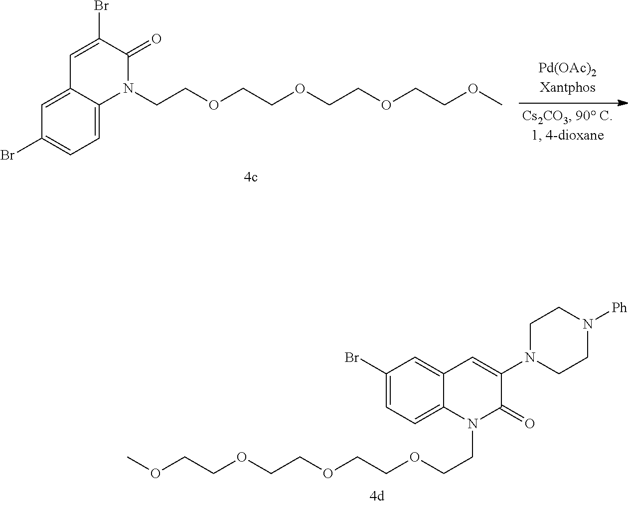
C1(Br)=CC=C2C(=C1)C=C(Br)C(=O)N2CCOCCOCCOCCOC.O(CCOCCOCCOCCN1C(=O)C(N2CCN([Ph])CC2)=CC2=CC(Br)=CC=C12)C
